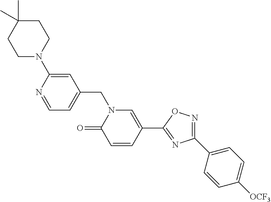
C1=NC(N2CCC(C)(C)CC2)=CC(CN2C(=O)C=CC(C3=NC(C4=CC=C([OCF3])C=C4)=NO3)=C2)=C1
